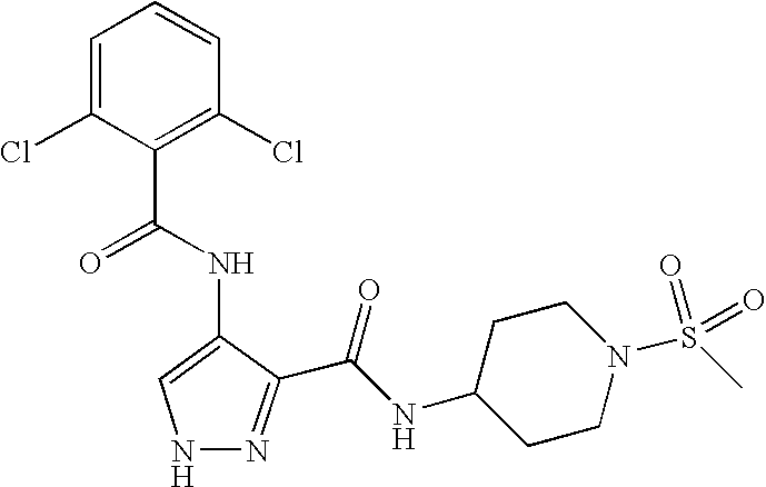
N(C1=CNN=C1C(NC1CCN(S(=O)(C)=O)CC1)=O)C(C1=C(Cl)C=CC=C1Cl)=O
